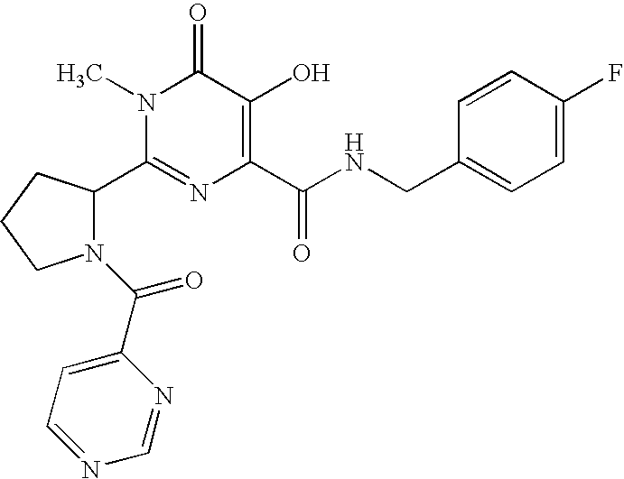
N1(C(=O)C2=CC=NC=N2)C(C2=NC(C(NCC3=CC=C(F)C=C3)=O)=C(O)C(=O)N2C)CCC1
